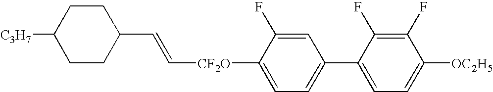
C1CC(C=C[CF2O]C2=CC=C(C3=CC=C([OC2H5])C(F)=C3F)C=C2F)CCC1[C3H7]
